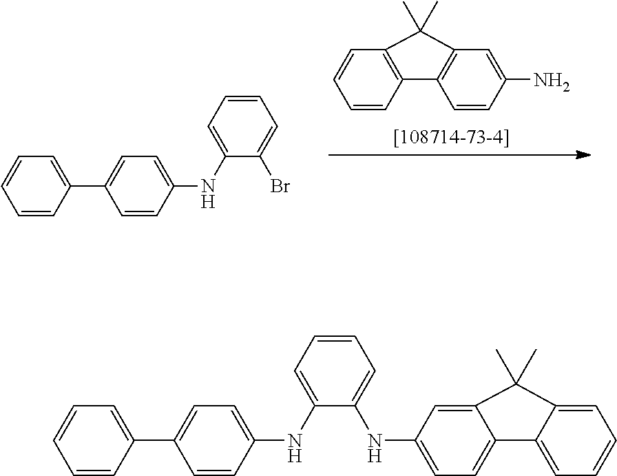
C1=CC2=C(C=C1)C(C)(C)C1=C2C=CC(N)=C1.C1=CC(C2=CC=C(NC3=CC=CC=C3Br)C=C2)=CC=C1.C1=CC(C2=CC=C(NC3=CC=CC=C3NC3=CC=C4C(=C3)C(C)(C)C3=CC=CC=C43)C=C2)=CC=C1
